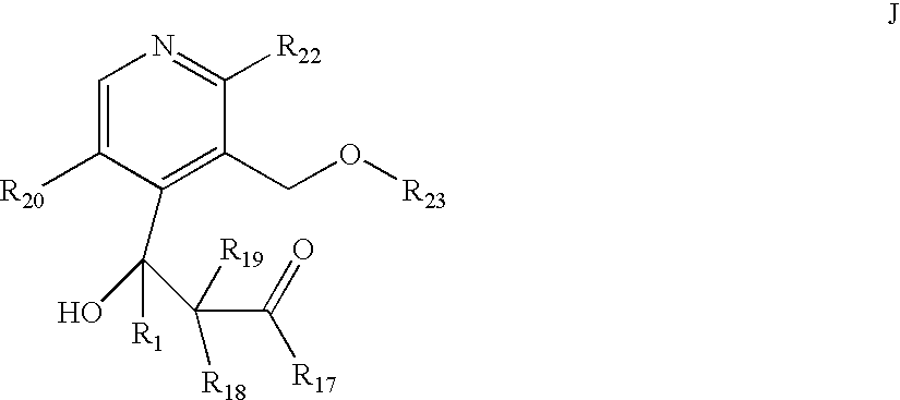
C1=C([R20])C(C(C(C(=O)[R17])([R19])[R18])([R1])O)=C(CO[R23])C([R22])=N1
